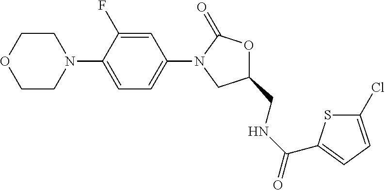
C1=C(F)C(N2CCOCC2)=CC=C1N1CC(CNC(=O)C2=CC=C(Cl)S2)OC1=O
